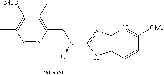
[(R) or (S)].C1=NC(CS(C2=NC3=C(N2)C=CC([OMe])=N3)->O)=C(C)C([MeO])=C1C
